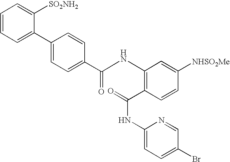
C1=CC=C(C2=CC=C(C(NC3=C(C(NC4=CC=C(Br)C=N4)=O)C=CC([NHSO2Me])=C3)=O)C=C2)C([SO2NH2])=C1
